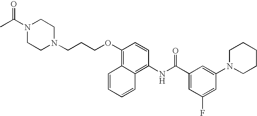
C1CCN(C2=CC(C(NC3=C4C=CC=CC4=C(OCCCN4CCN(C(C)=O)CC4)C=C3)=O)=CC(F)=C2)CC1
